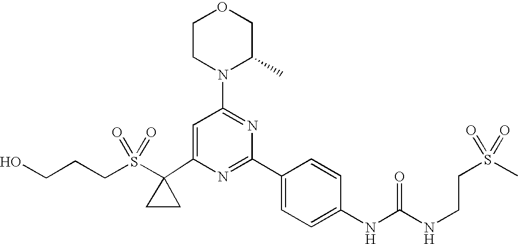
C1(C2(S(CCCO)(=O)=O)CC2)=CC(N2C(C)COCC2)=NC(C2=CC=C(NC(=O)NCCS(C)(=O)=O)C=C2)=N1
